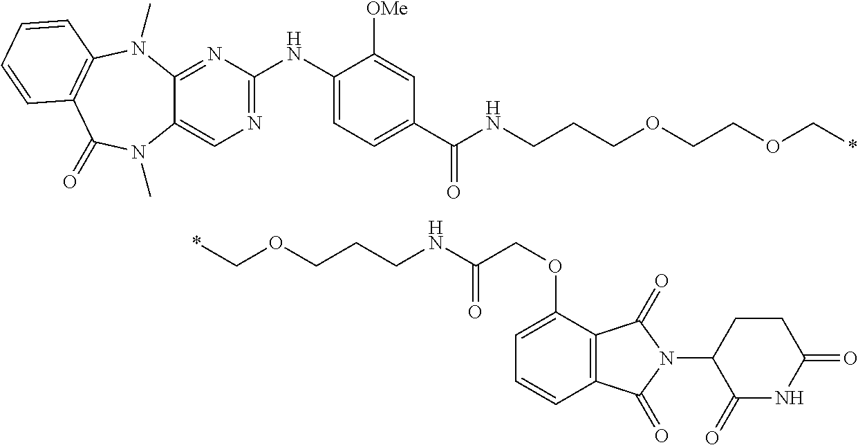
O(CCCNC(COC1=CC=CC2=C1C(=O)N(C1CCC(=O)NC1=O)C2=O)=O)C*.C1=C([OMe])C(NC2=NC=C3C(=N2)N(C)C2=C(C(=O)N3C)C=CC=C2)=CC=C1C(NCCCOCCOC*)=O
